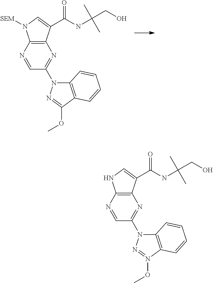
C1=NC2=C(N=C1N1C3=C(C(OC)=N1)C=CC=C3)C(C(NC(C)(C)CO)=O)=CN2[SEM].C1=NC2=C(N=C1N1C3=C(N(OC)=N1)C=CC=C3)C(C(NC(C)(C)CO)=O)=CN2
